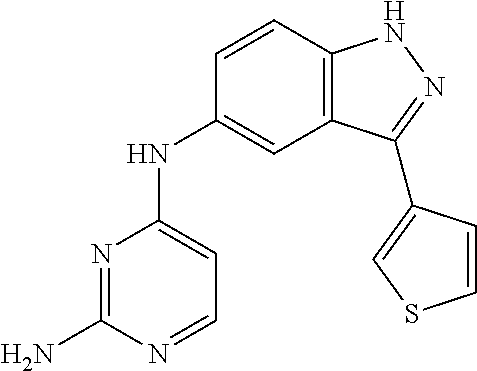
N1=C(N)N=CC=C1NC1=CC2=C(C=C1)NN=C2C1=CSC=C1
